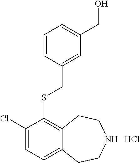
S(C1=C2C(=CC=C1Cl)CCNCC2)CC1=CC(CO)=CC=C1.Cl
